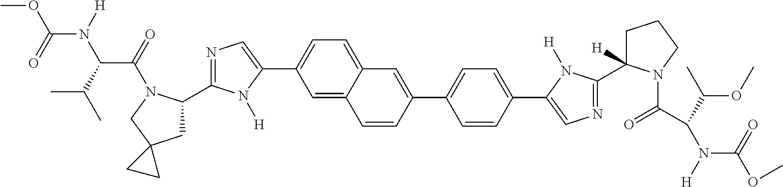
C1(C2CC3(CN2C(=O)C(C(C)C)N([H])C(=O)OC)CC3)=NC=C(C2=CC=C3C(=C2)C=CC(C2=CC=C(C4=CN=C(C5([H])CCCN5C(C(N([H])C(=O)OC)C(C)OC)=O)N4[H])C=C2)=C3)N1[H]
